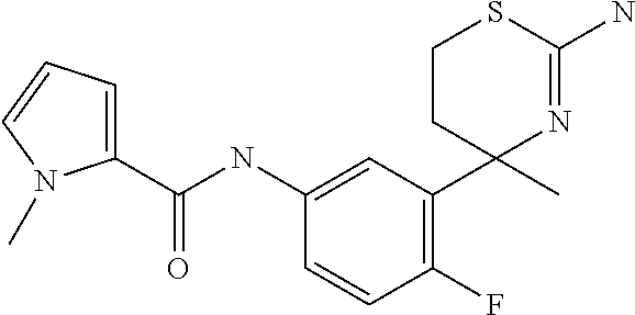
C1(C2(C)N=C(N)SCC2)=C(F)C=CC(NC(C2=CC=CN2C)=O)=C1
